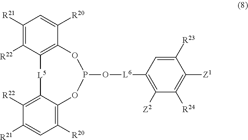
C12=C(C([R20])=CC([R21])=C1[R22])OP(O[L6]C1=C([Z2])C([R24])=C([Z1])C([R23])=C1)OC1=C([R20])C=C([R21])C([R22])=C1[L5]2
